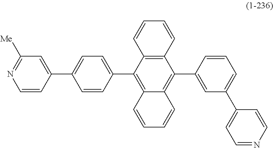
C12=C(C(C3=CC=C(C4=CC([Me])=NC=C4)C=C3)=C3C(=C1C1=CC(C4=CC=NC=C4)=CC=C1)C=CC=C3)C=CC=C2
